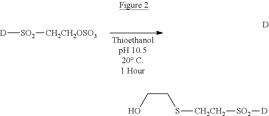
[D][SO2][CH2CH2OSO3].OCCS[CH2CH2][SO2][D]
